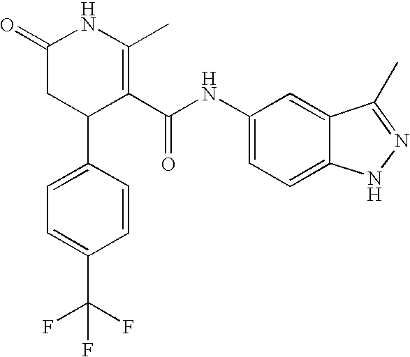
C1=C(C2C(C(NC3=CC=C4C(=C3)C(C)=NN4)=O)=C(C)NC(=O)C2)C=CC(C(F)(F)F)=C1
